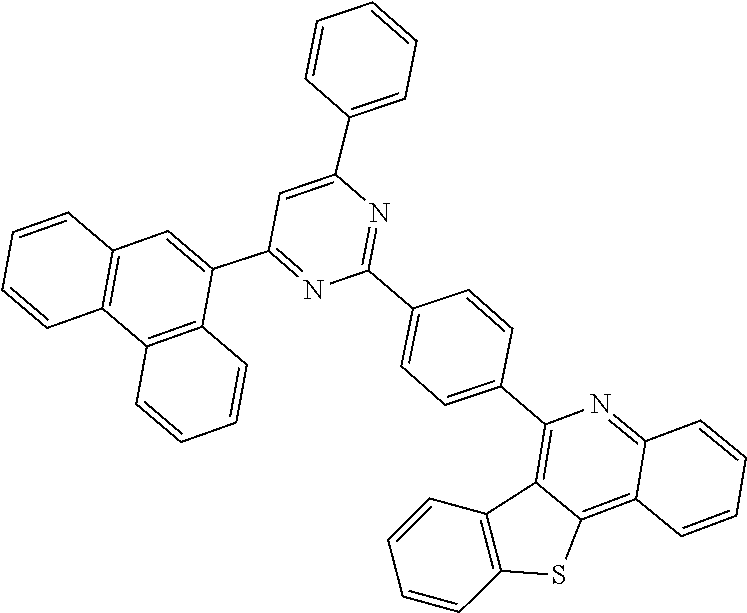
C1=CC2=C(C=C1)C=C(C1=NC(C3=CC=C(C4=C5C(=C6C(=N4)C=CC=C6)SC4=C5C=CC=C4)C=C3)=NC(C3=CC=CC=C3)=C1)C1=C2C=CC=C1
